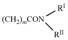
[(CH2)mCON]([RII])[RI]
